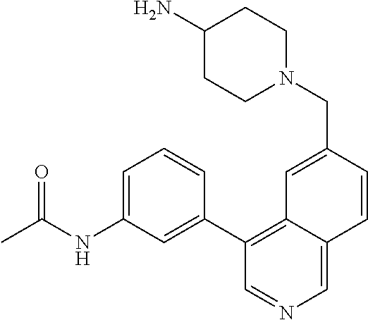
C1(C2=CC(NC(C)=O)=CC=C2)=C2C(=CN=C1)C=CC(CN1CCC(N)CC1)=C2
